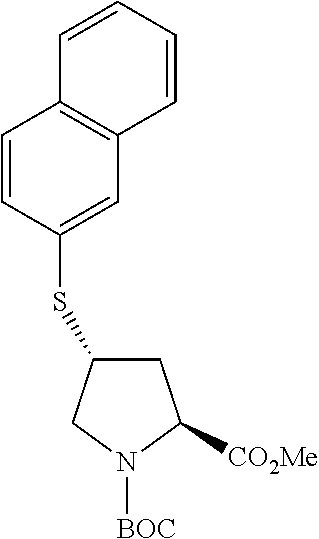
C1=CC=CC2=C1C=CC(SC1CC([CO2Me])N([BOC])C1)=C2
